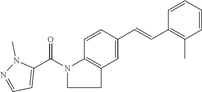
C1(C=CC2=C(C)C=CC=C2)=CC2=C(C=C1)N(C(C1=CC=NN1C)=O)CC2
